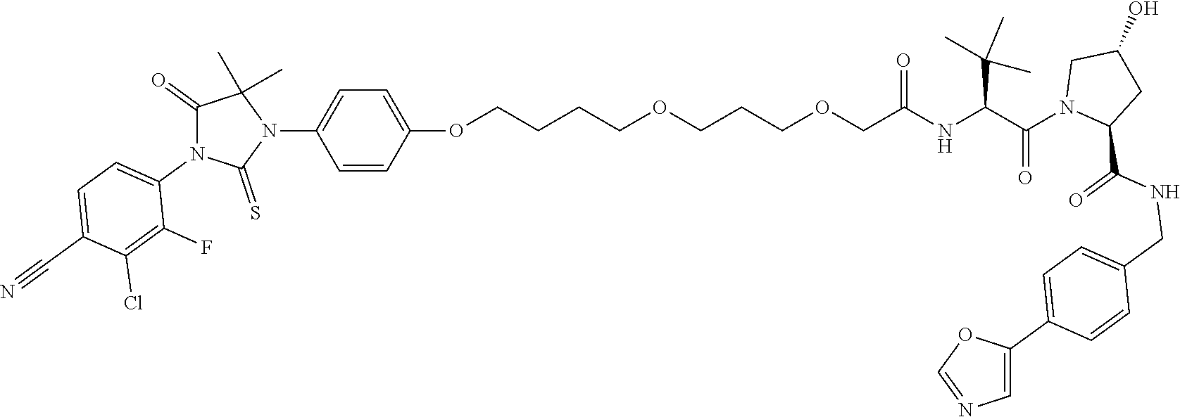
C(NC(C(N1CC(O)CC1C(NCC1=CC=C(C2=CN=CO2)C=C1)=O)=O)C(C)(C)C)(=O)COCCCOCCCCOC1=CC=C(N2C(C)(C)C(=O)N(C3=CC=C(C#N)C(Cl)=C3F)C2=S)C=C1
